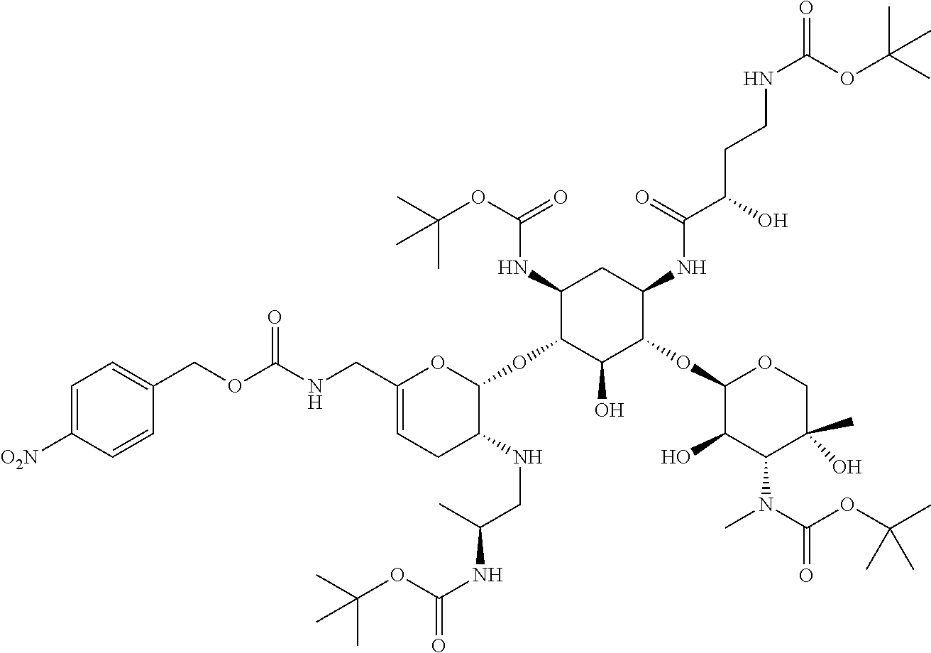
C1(NC(OC(C)(C)C)=O)C(OC2OC(CNC(=O)OCC3=CC=C([O2N])C=C3)=CCC2NCC(NC(=O)OC(C)(C)C)C)C(O)C(OC2C(O)C(N(C(=O)OC(C)(C)C)C)C(C)(O)CO2)C(NC(C(CCNC(=O)OC(C)(C)C)O)=O)C1
